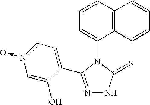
C1=CC2=C(C(N3C(=S)NN=C3C3=CC=N(->O)C=C3O)=C1)C=CC=C2
